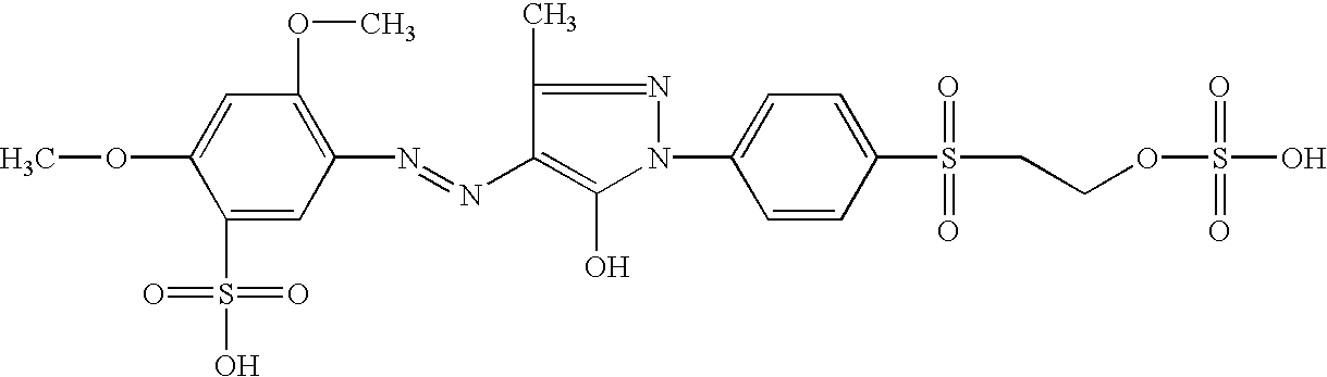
C1(S(O)(=O)=O)=CC(N=NC2=C(O)N(C3=CC=C(S(CCOS(=O)(=O)O)(=O)=O)C=C3)N=C2C)=C(OC)C=C1OC
